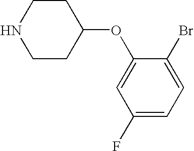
N1CCC(OC2=CC(F)=CC=C2Br)CC1
